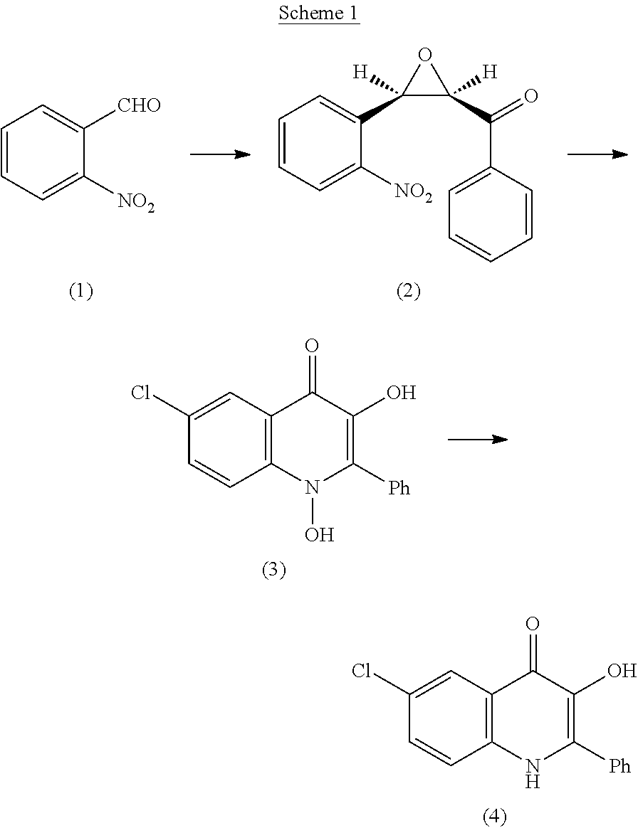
C1=CC=C([NO2])C(C2([H])C(C(=O)C3=CC=CC=C3)([H])O2)=C1.C1=CC=C([NO2])C([CHO])=C1.C1(Cl)=CC2=C(C=C1)N(O)C([Ph])=C(O)C2=O.C1(Cl)=CC2=C(C=C1)NC([Ph])=C(O)C2=O
